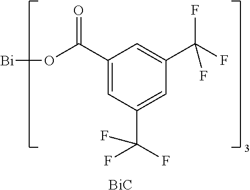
C1(C(O[Bi])=O)=CC(C(F)(F)F)=CC(C(F)(F)F)=C1.[BiC]
